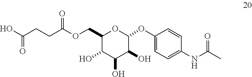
C1(COC(CCC(O)=O)=O)C(O)C(O)C(O)C(OC2=CC=C(NC(C)=O)C=C2)O1
